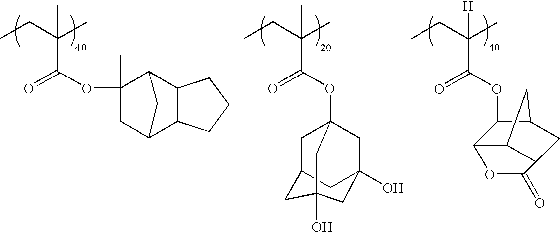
CCC(C)(C(OC12CC3CC(O)(C1)CC(O)(C3)C2)=O)C.CCC(C)(C(OC1C2C3C(CC1C3)C(=O)O2)=O)[H].CCC(C)(C(OC1(C)CC2C3C(C1C2)CCC3)=O)C
